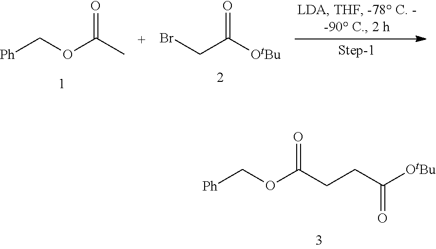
[Ph]COC(CCC([OtBu])=O)=O.[Ph]COC(C)=O.BrCC([OtBu])=O
